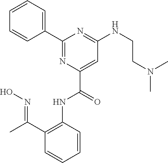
C1=CC=CC(C(C)=NO)=C1NC(C1=CC(NCCN(C)C)=NC(C2=CC=CC=C2)=N1)=O
